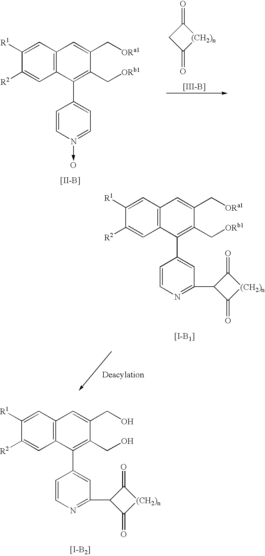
[[I-B2]].C12=C(C=C([R1])C([R2])=C1)C=C(CO)C(CO)=C2C1=CC(C2C(=O)[(CH2)n]C2=O)=NC=C1.C12=C(C=C([R1])C([R2])=C1)C=C(C[ORa1])C(C[ORb1])=C2C1=CC=N(->O)C=C1.[[II-B]].C1C(=O)[(CH2)n]C1=O.[[III-B]].[[I-B1]].C12=C(C=C([R1])C([R2])=C1)C=C(C[ORa1])C(C[ORb1])=C2C1=CC(C2C(=O)[(CH2)n]C2=O)=NC=C1
